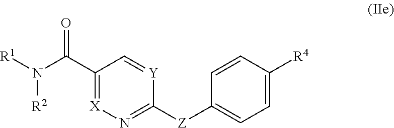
[R1]N([R2])C(C1=[X]N=C([Z]C2=CC=C([R4])C=C2)[Y]=C1)=O
